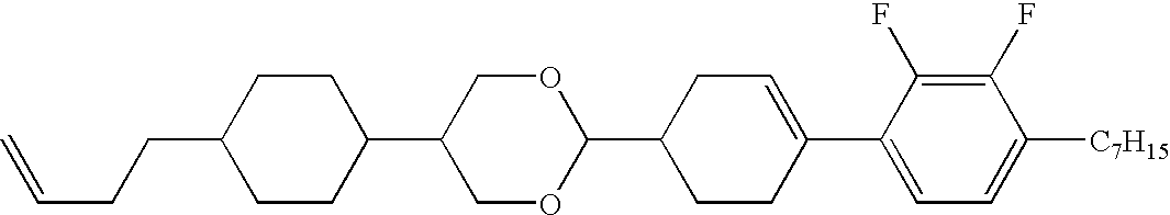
C1(F)=C(F)C(C2=CCC(C3OCC(C4CCC(CCC=C)CC4)CO3)CC2)=CC=C1[C7H15]
